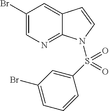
BrC1=CN=C2C(=C1)C=CN2S(C1=CC(Br)=CC=C1)(=O)=O
